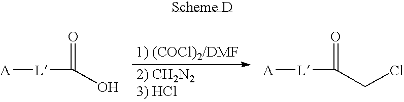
[A][L]C(=O)O.[A][L]C(=O)CCl.[2) CH2N23) HCl]
